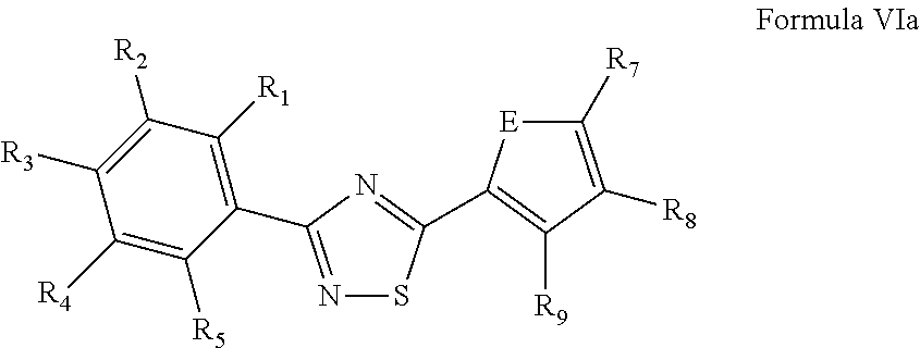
N1=C(C2=C([R1])C([R2])=C([R3])C([R4])=C2[R5])N=C(C2=C([R9])C([R8])=C([R7])[E]2)S1
